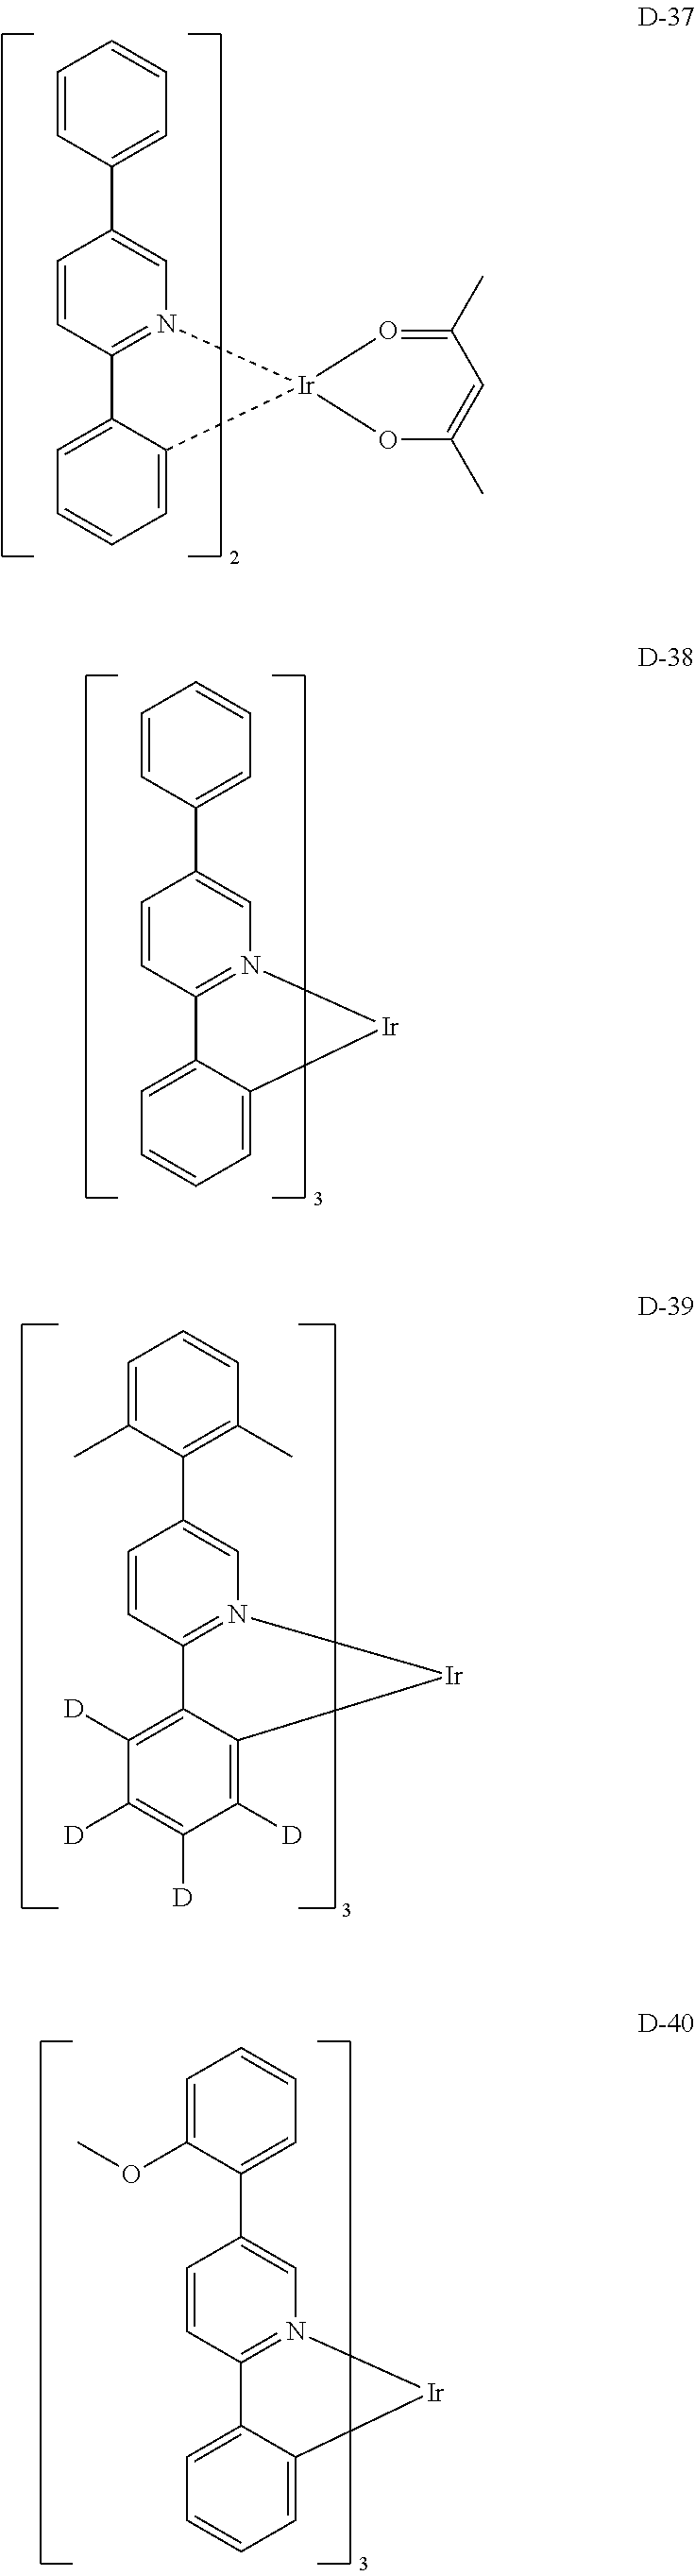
C1(C)=O[Ir]2(OC(C)=C1)N1=C(C=CC(C3=CC=CC=C3)=C1)C1=CC=CC=C12.C1=CC2=N(C=C1C1=CC=CC=C1)[Ir]C1=CC=CC=C21.C1=CC2=N(C=C1C1=C(C)C=CC=C1C)[Ir]C1=C([D])C([D])=C([D])C([D])=C21.C1=CC2=N(C=C1C1=CC=CC=C1OC)[Ir]C1=CC=CC=C21
